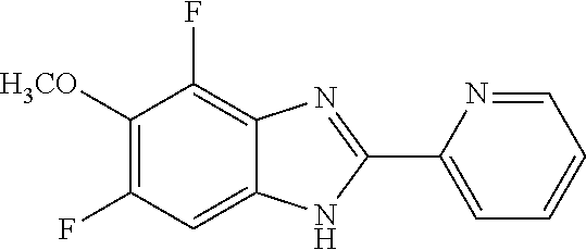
C1([H3CO])=C(F)C=C2C(=C1F)N=C(C1=CC=CC=N1)N2
